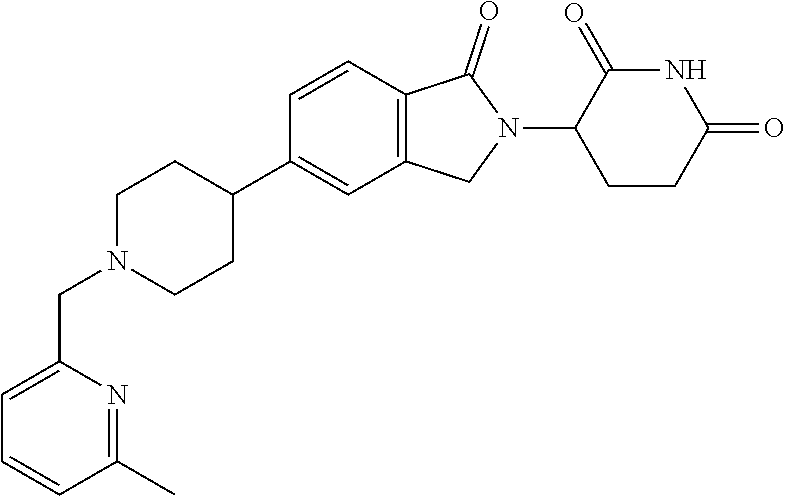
C1N(CC2=CC=CC(C)=N2)CCC(C2=CC3=C(C=C2)C(=O)N(C2CCC(=O)NC2=O)C3)C1
